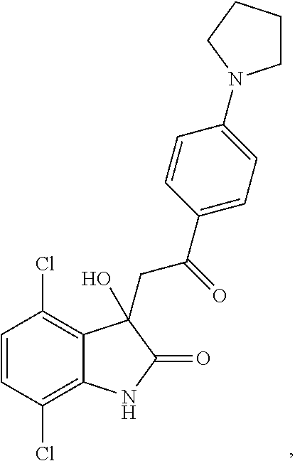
C1=CC(Cl)=C2C(=C1Cl)C(CC(C1=CC=C(N3CCCC3)C=C1)=O)(O)C(=O)N2
